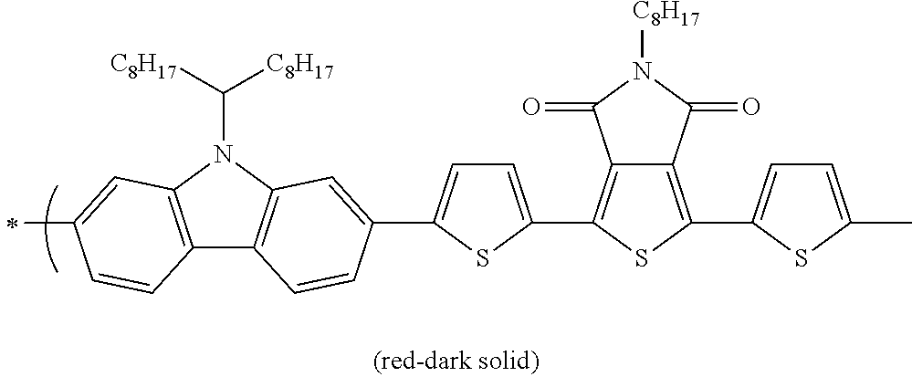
C12=C(N(C([C8H17])[C8H17])C3=C1C=CC(C1=CC=C(C4=C5C(=C(C6=CC=C(C)S6)S4)C(=O)N([C8H17])C5=O)S1)=C3)C=C(C)C=C2
